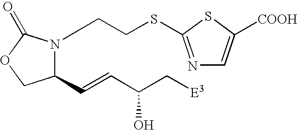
N1=C(SCCN2C(C=CC(C[E3])O)COC2=O)SC([COOH])=C1
